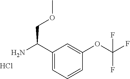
C1(C(N)COC)=CC=CC(OC(F)(F)F)=C1.Cl
